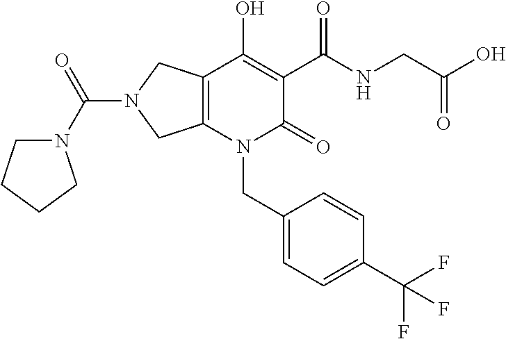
C12=C(N(CC3=CC=C(C(F)(F)F)C=C3)C(=O)C(C(NCC(O)=O)=O)=C1O)CN(C(N1CCCC1)=O)C2
